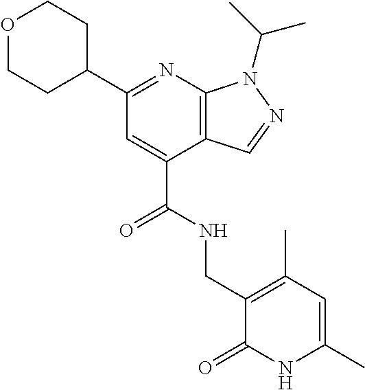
C1OCCC(C2=NC3=C(C(C(=O)NCC4=C(C)C=C(C)NC4=O)=C2)C=NN3C(C)C)C1
